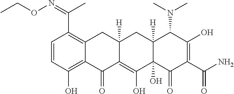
C1=CC(O)=C2C(=C1C(=NOCC)C)CC1([H])C(=C(O)C3(O)C([H])(C1)C(N(C)C)C(O)=C(C(=O)N)C3=O)C2=O
